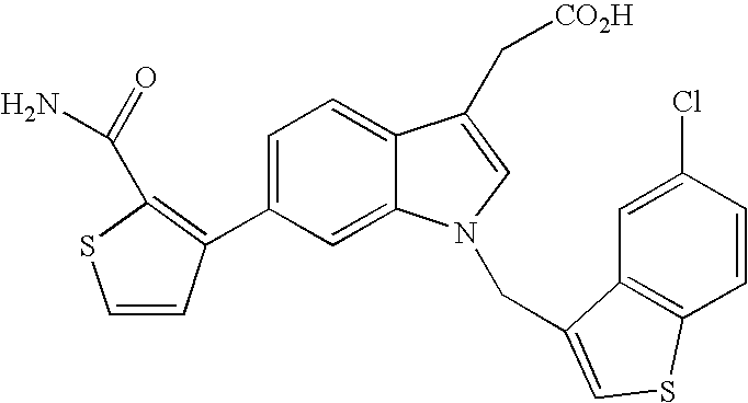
C1(C2=C(C(N)=O)SC=C2)=CC=C2C(=C1)N(CC1=CSC3=C1C=C(Cl)C=C3)C=C2C[CO2H]
